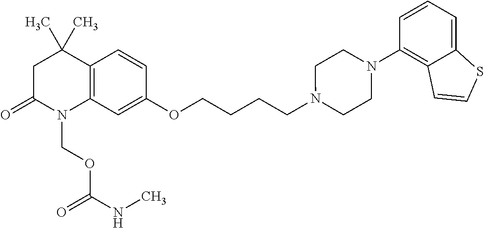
C1C(=O)N(COC(NC)=O)C2=C(C1(C)C)C=CC(OCCCCN1CCN(C3=C4C(=CC=C3)SC=C4)CC1)=C2
